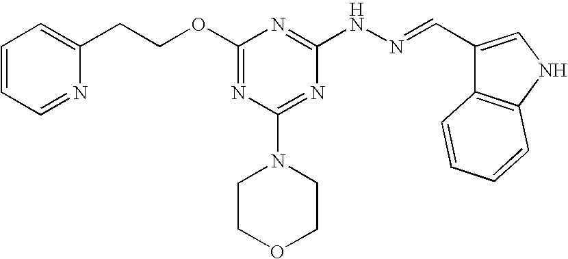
C1=CC=NC(CCOC2=NC(N3CCOCC3)=NC(NN=CC3=CNC4=C3C=CC=C4)=N2)=C1
